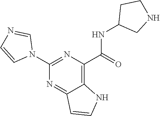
C1(NC(C2=C3C(=NC(N4C=NC=C4)=N2)C=CN3)=O)CNCC1
